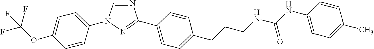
C1=C(OC(F)(F)F)C=CC(N2C=NC(C3=CC=C(CCCNC(NC4=CC=C(C)C=C4)=O)C=C3)=N2)=C1
